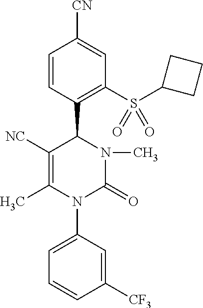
C1([NC])=C(C)N(C2=CC=CC([CF3])=C2)C(=O)N(C)C1C1=C(S(C2CCC2)(=O)=O)C=C([CN])C=C1
